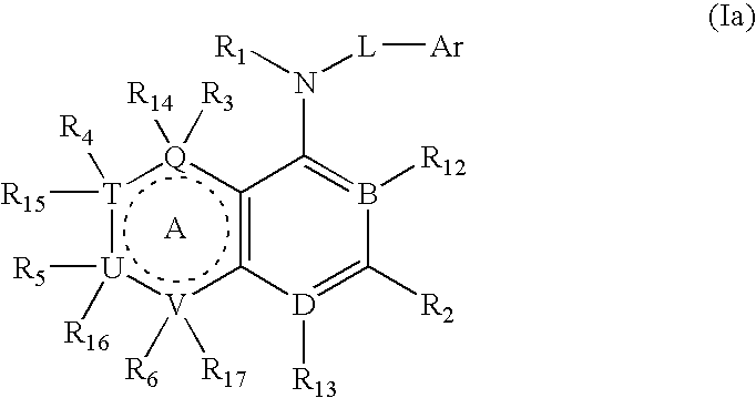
c12[Q]([R3])([R14]):[T]([R15])([R4]):[U]([R5])([R16]):[V]([R17])([R6])c~1[D]([R13])=C([R2])B([R12])=C2N([R1])[L][Ar]
